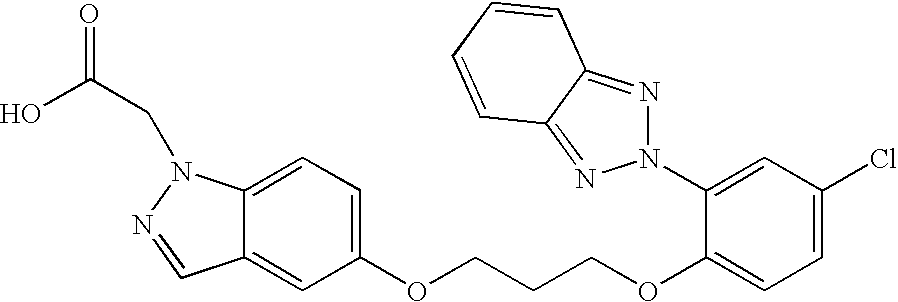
C12=CC=C(OCCCOC3=CC=C(Cl)C=C3N3N=C4C(=N3)C=CC=C4)C=C1C=NN2CC(O)=O
